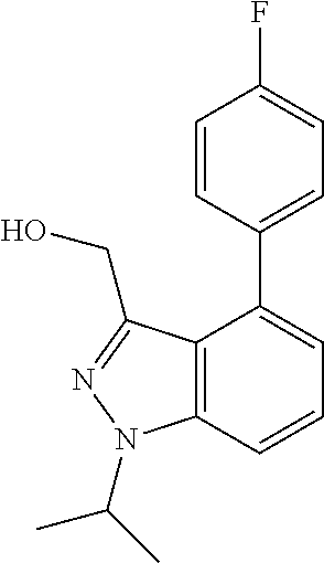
C1=CC(C2=CC=CC3=C2C(CO)=NN3C(C)C)=CC=C1F
